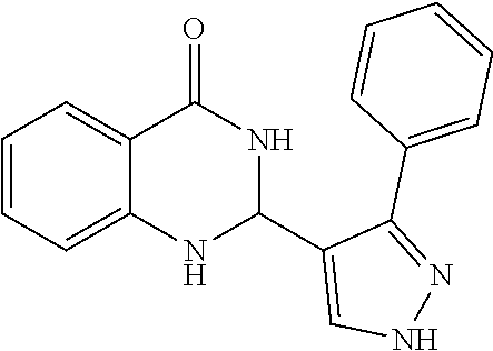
C12=CC=CC=C1NC(C1=CNN=C1C1=CC=CC=C1)NC2=O
